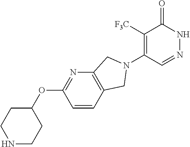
C1([F3C])=C(N2CC3=C(N=C(OC4CCNCC4)C=C3)C2)C=NNC1=O
